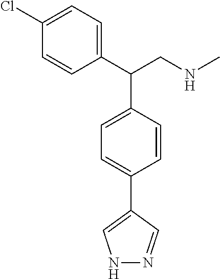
C1(C(CNC)C2=CC=C(C3=CNN=C3)C=C2)=CC=C(Cl)C=C1
